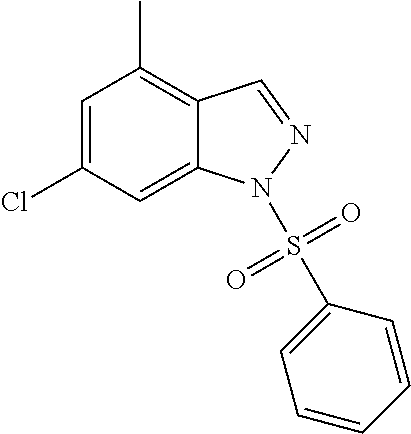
C1=C(Cl)C=C2C(=C1C)C=NN2S(=O)(=O)C1=CC=CC=C1
